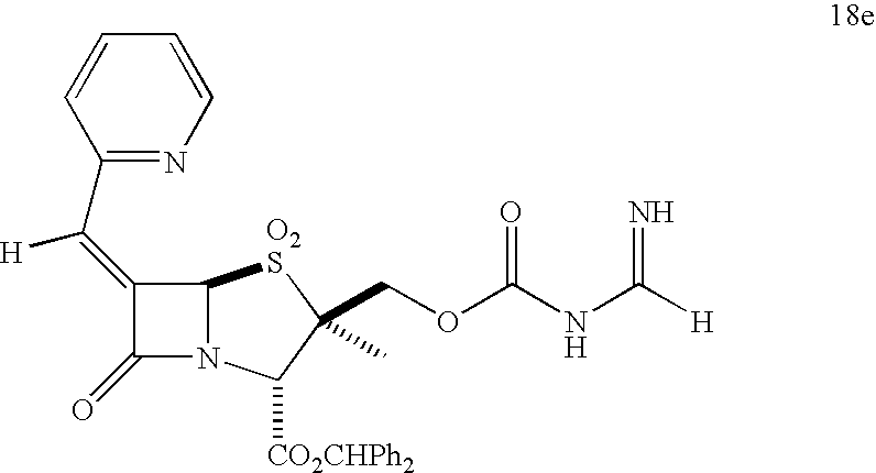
C1(=C(C2=NC=CC=C2)[H])C(=O)N2C1[O2S]C(COC(NC([H])=N)=O)(C)C2[CO2CHPh2]
